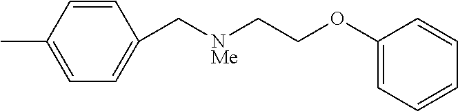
C1=CC(C)=CC=C1C[NMe]CCOC1=CC=CC=C1
